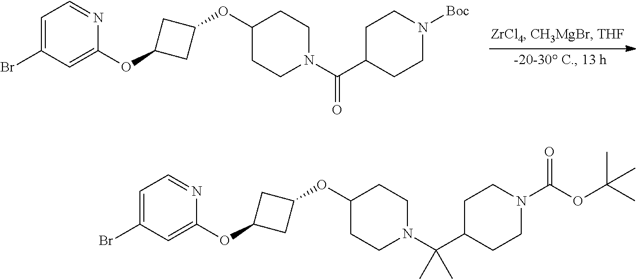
C1=C(Br)C=C(OC2CC(OC3CCN(C(=O)C4CCN([Boc])CC4)CC3)C2)N=C1.C1=C(Br)C=C(OC2CC(OC3CCN(C(C4CCN(C(OC(C)(C)C)=O)CC4)(C)C)CC3)C2)N=C1
